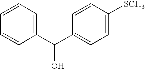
C1(C(C2=CC=C([SCH3])C=C2)O)=CC=CC=C1
